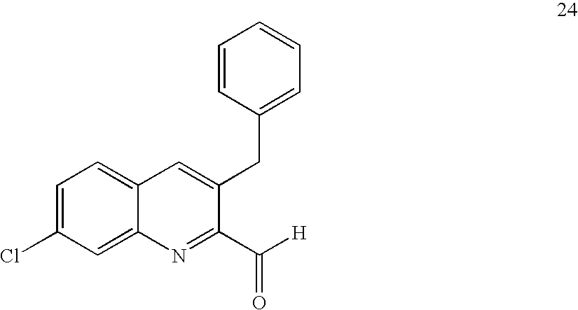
C1=C(Cl)C=C2C(=C1)C=C(CC1=CC=CC=C1)C(C([H])=O)=N2
